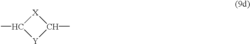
CC1[X]C(C)[Y]1
